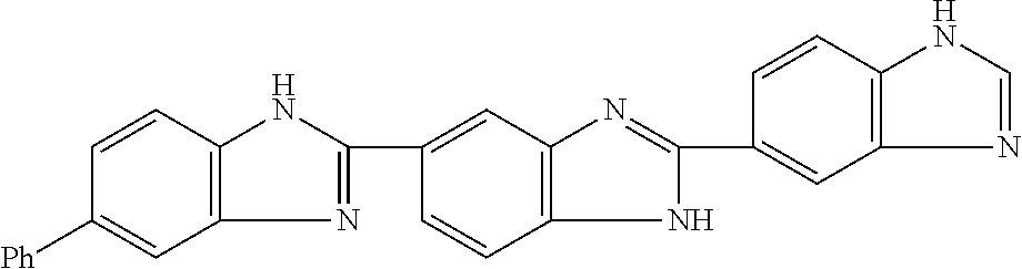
C1=C([Ph])C=CC2=C1N=C(C1=CC3=C(C=C1)NC(C1=CC4=C(C=C1)NC=N4)=N3)N2
